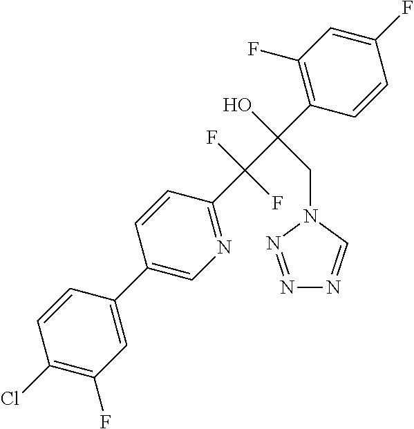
C1(F)=CC(F)=C(C(C(C2=NC=C(C3=CC(F)=C(Cl)C=C3)C=C2)(F)F)(O)CN2C=NN=N2)C=C1
